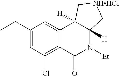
C1(CC)=CC(Cl)=C2C(=C1)C1([H])C([H])(N([Et])C2=O)C[NHHCl]C1
